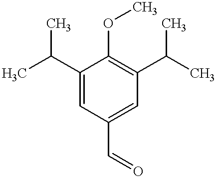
C1(C(C)C)=CC(C=O)=CC(C(C)C)=C1OC
